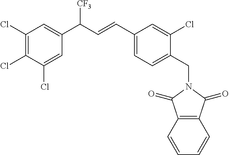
C1(C=CC(C2=CC(Cl)=C(Cl)C(Cl)=C2)[CF3])=CC=C(CN2C(=O)C3=C(C2=O)C=CC=C3)C(Cl)=C1
